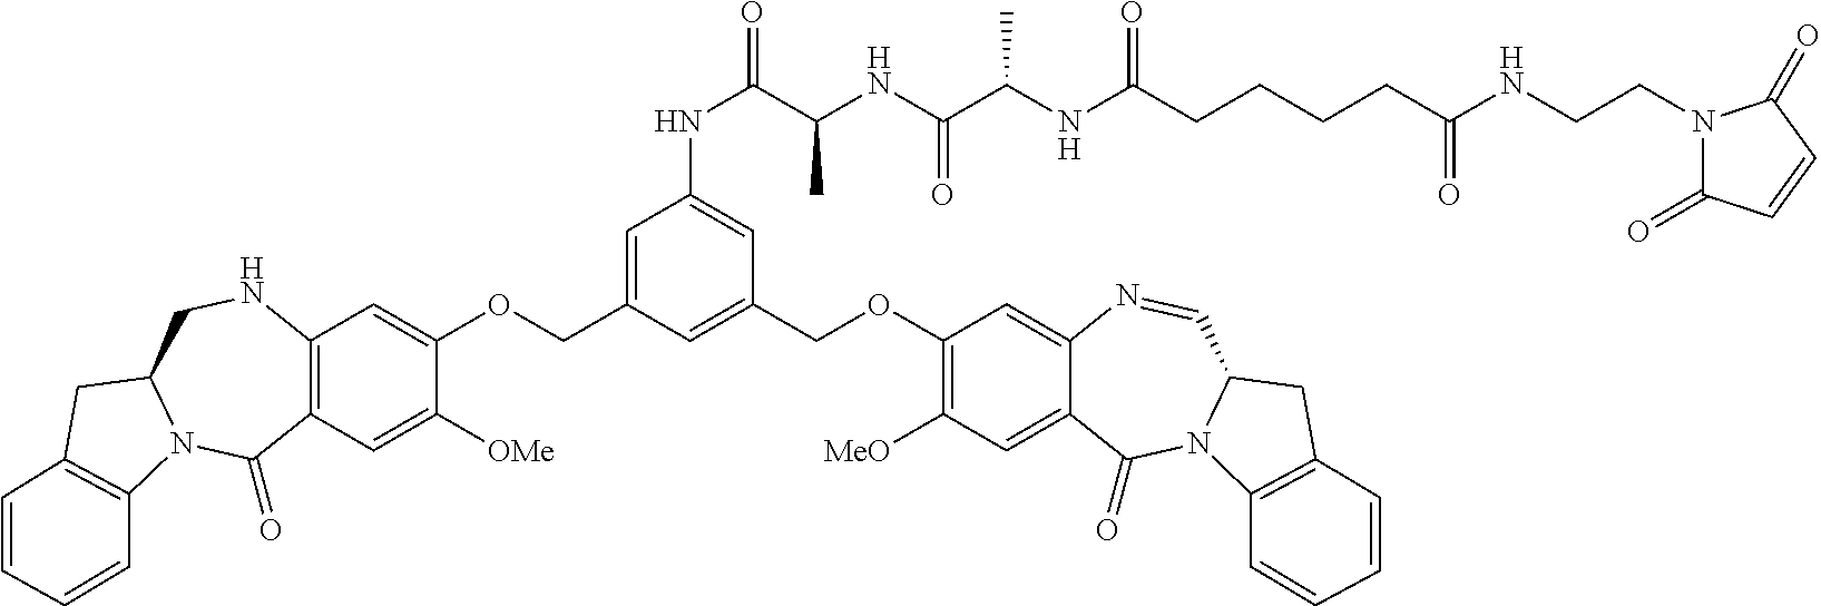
C1=C(COC2=CC3=C(C=C2[OMe])C(=O)N2C(CN3)CC3=C2C=CC=C3)C=C(COC2=C([MeO])C=C3C(=C2)N=CC2N(C3=O)C3=C(C2)C=CC=C3)C=C1NC(C(NC(C(NC(CCCCC(NCCN1C(=O)C=CC1=O)=O)=O)C)=O)C)=O
